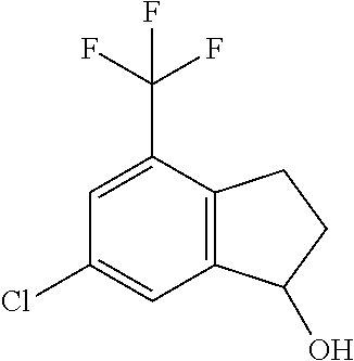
C12=C(C(C(F)(F)F)=CC(Cl)=C1)CCC2O
